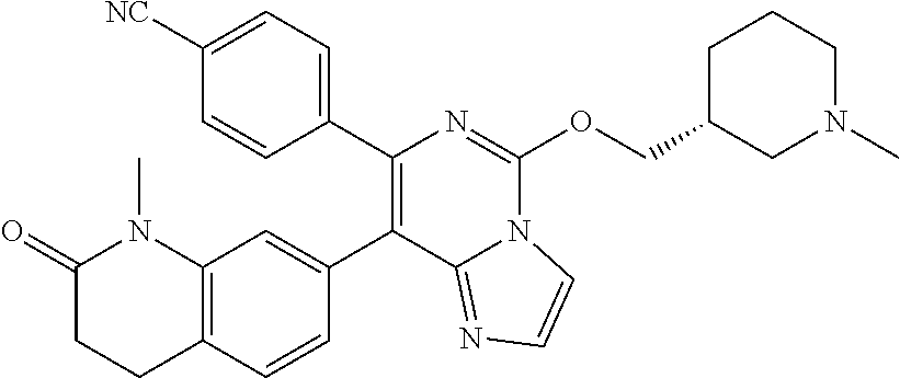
C12=C(C=C(C3=C(C4=CC=C([NC])C=C4)N=C(OCC4CN(C)CCC4)N4C3=NC=C4)C=C1)N(C)C(=O)CC2
